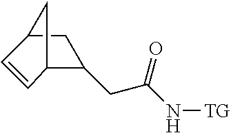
C12CC(CC(N[TG])=O)C(C=C1)C2
